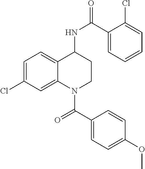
C1=C(Cl)C=C2C(=C1)C(NC(C1=CC=CC=C1Cl)=O)CCN2C(=O)C1=CC=C(OC)C=C1
